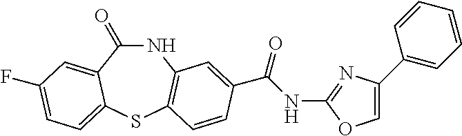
N1C(=O)C2=CC(F)=CC=C2SC2=C1C=C(C(NC1=NC(C3=CC=CC=C3)=CO1)=O)C=C2
